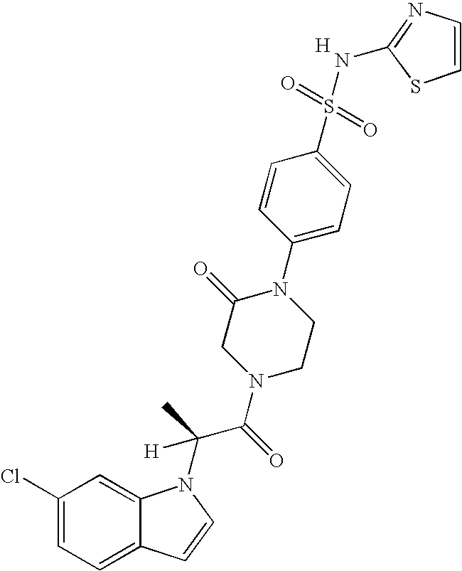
[H].C1(Cl)=CC=C2C(=C1)N(C(C(N1CCN(C3=CC=C(S(=O)(=O)NC4=NC=CS4)C=C3)C(=O)C1)=O)(C)[H])C=C2
